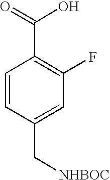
C1=CC(C[NHBOC])=CC(F)=C1C(=O)O
